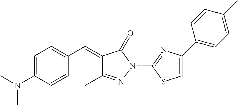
C1=C(N(C)C)C=CC(C=C2C(C)=NN(C3=NC(C4=CC=C(C)C=C4)=CS3)C2=O)=C1
